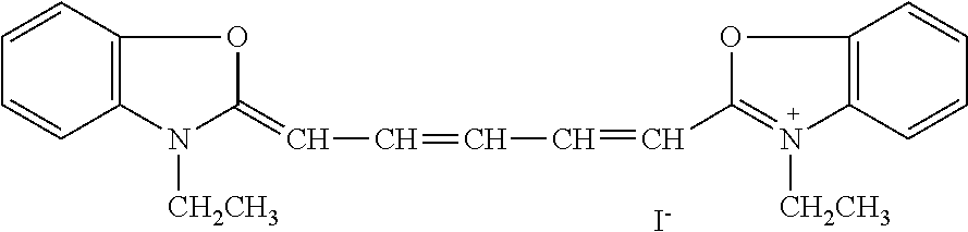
C1=CC2=C(C=C1)N([CH2CH3])C(=CC=CC=CC1=N([CH2CH3])C3=C(O1)C=CC=C3)O2.[I-]
